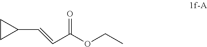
C1CC1C=CC(OCC)=O
